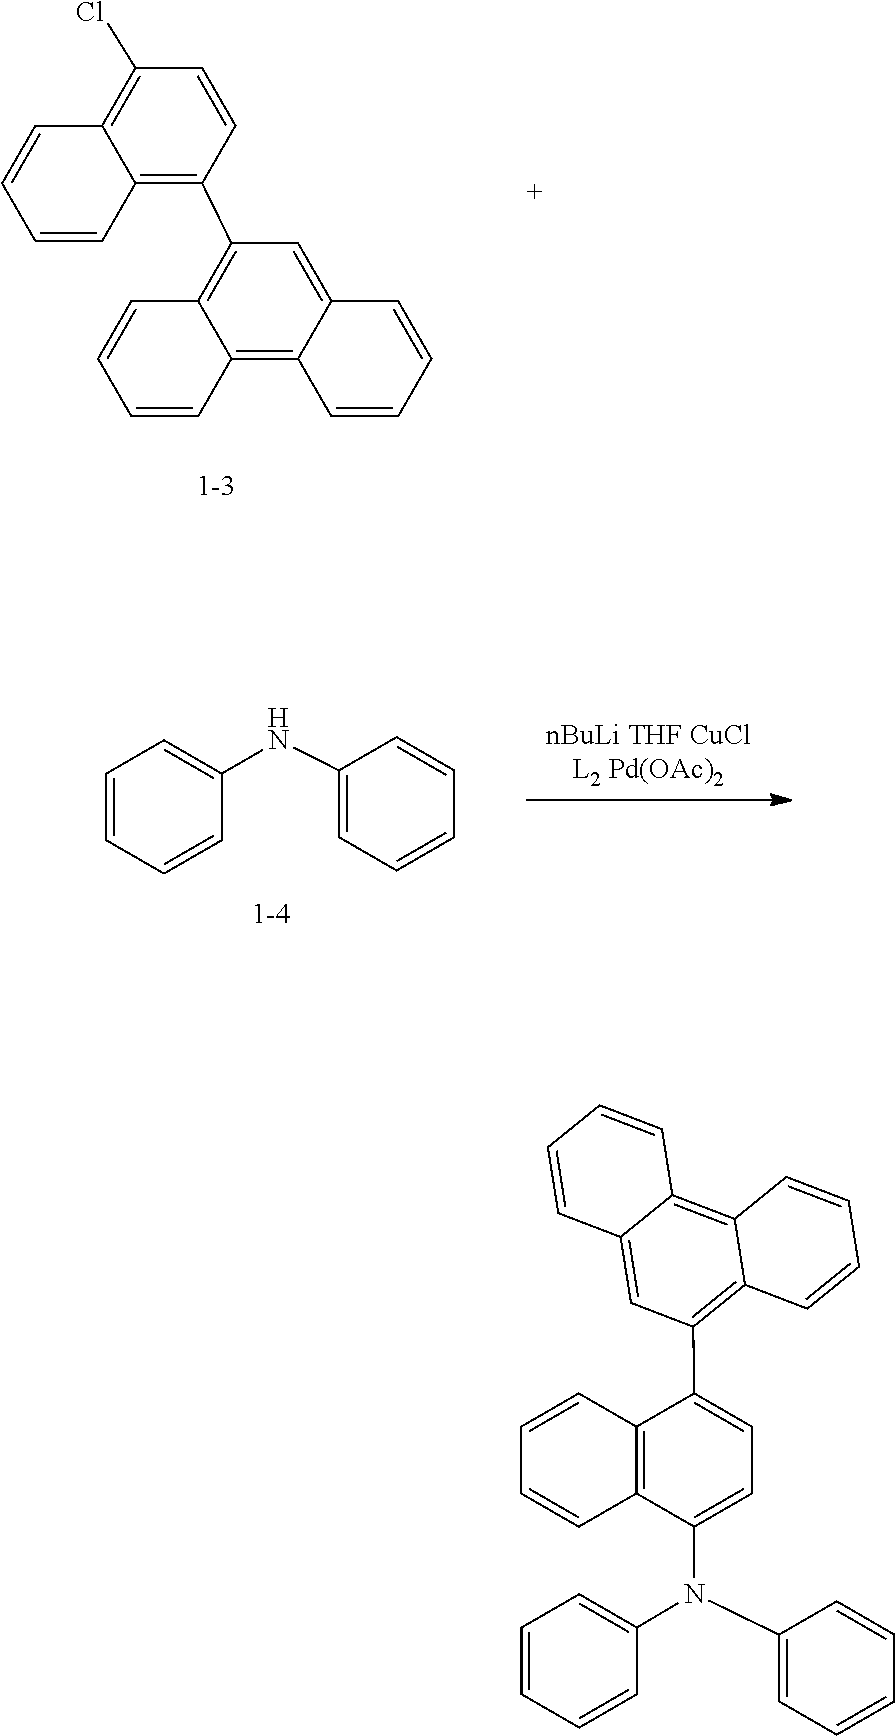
C1(C2=C3C=CC=CC3=C3C(=C2)C=CC=C3)=C2C=CC=CC2=C(Cl)C=C1.C1=C(NC2=CC=CC=C2)C=CC=C1.C1=C(N(C2=CC=CC=C2)C2=CC=C(C3=C4C(=C5C=CC=CC5=C3)C=CC=C4)C3=C2C=CC=C3)C=CC=C1
